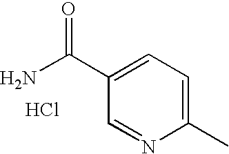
NC(C1=CC=C(C)N=C1)=O.Cl
